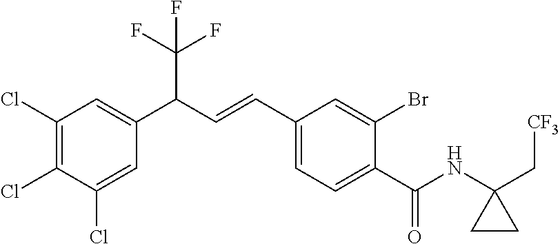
C1(Cl)=C(Cl)C(Cl)=CC(C(C=CC2=CC=C(C(=O)NC3(C[CF3])CC3)C(Br)=C2)C(F)(F)F)=C1
